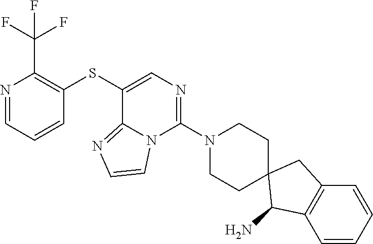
C1=CC=NC(C(F)(F)F)=C1SC1=CN=C(N2CCC3(CC2)C(N)C2=C(C3)C=CC=C2)N2C1=NC=C2
